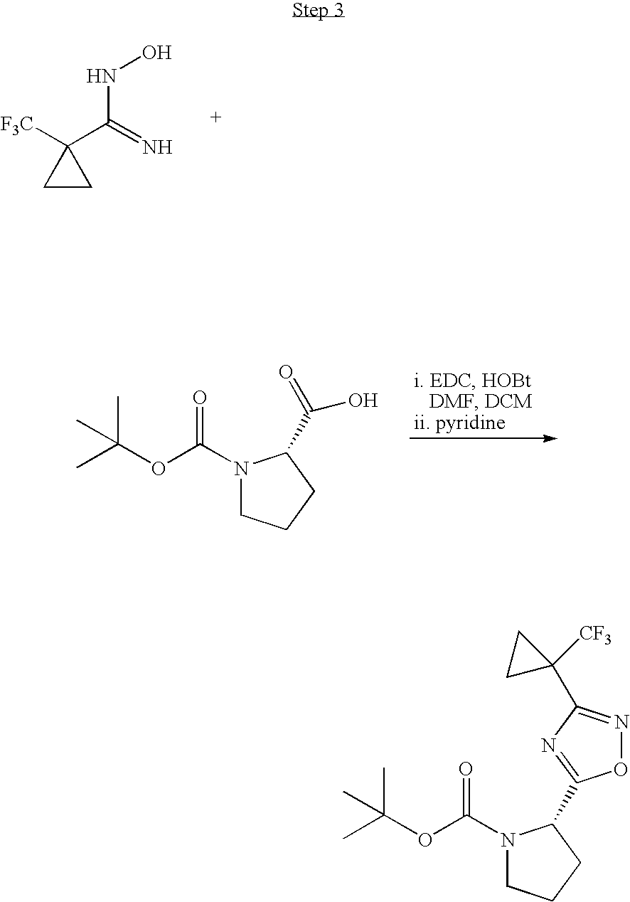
C(OC(N1CCCC1C1=NC(C2([CF3])CC2)=NO1)=O)(C)(C)C.[F3C]C1(C(=N)NO)CC1.C(OC(N1CCCC1C(=O)O)=O)(C)(C)C
